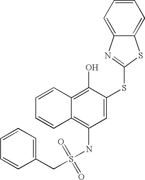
C1=CC=CC2=C(O)C(SC3=NC4=CC=CC=C4S3)=CC(NS(CC3=CC=CC=C3)(=O)=O)=C12
